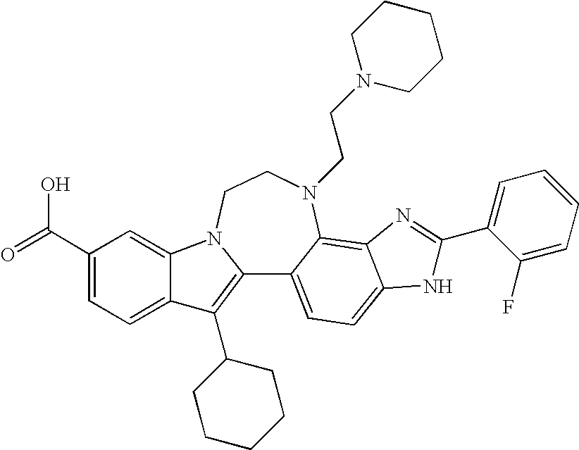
C12=C(C3CCCCC3)C3=CC=C(C(=O)O)C=C3N1CCN(CCN1CCCCC1)C1=C3C(=CC=C21)NC(C1=CC=CC=C1F)=N3
